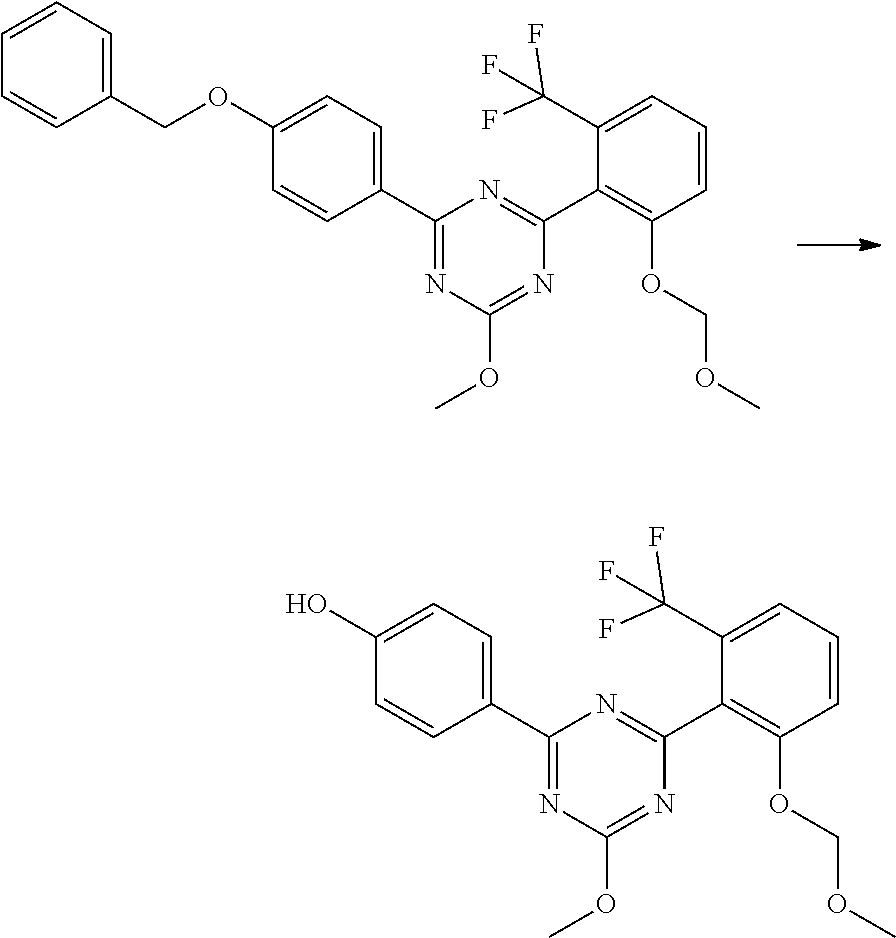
C1(COC2=CC=C(C3=NC(OC)=NC(C4=C(OCOC)C=CC=C4C(F)(F)F)=N3)C=C2)=CC=CC=C1.OC1=CC=C(C2=NC(OC)=NC(C3=C(OCOC)C=CC=C3C(F)(F)F)=N2)C=C1
